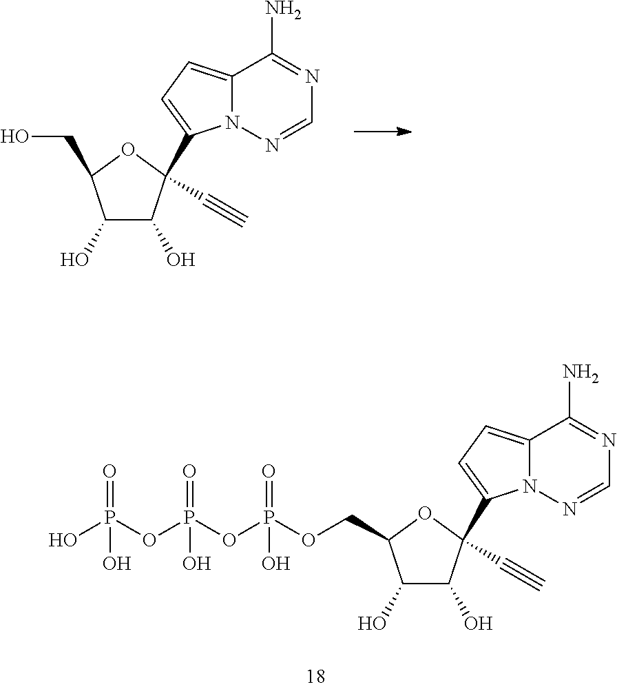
C1(O)C(O)C(C#C)(C2=CC=C3N2N=CN=C3N)OC1CO.C1(O)C(O)C(C#C)(C2=CC=C3N2N=CN=C3N)OC1COP(OP(OP(O)(O)=O)(O)=O)(O)=O
